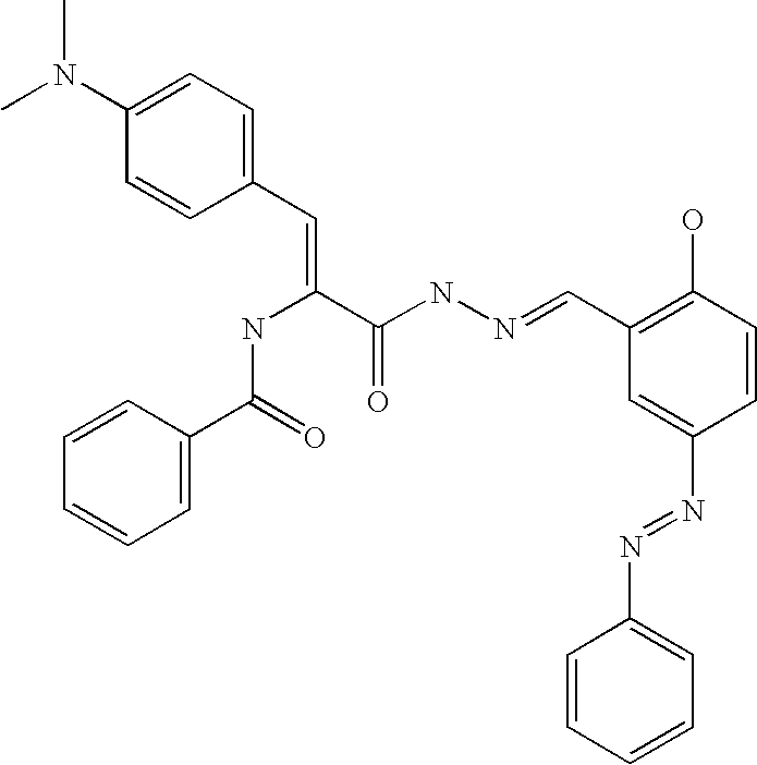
CN(C1=CC=C(C=C(C(NN=CC2=C(O)C=CC(N=NC3=CC=CC=C3)=C2)=O)NC(C2=CC=CC=C2)=O)C=C1)C
